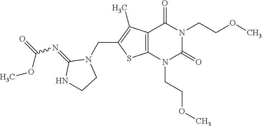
C12=C(N(CCOC)C(=O)N(CCOC)C1=O)SC(CN1C(=NC(OC)=O)NCC1)=C2C
